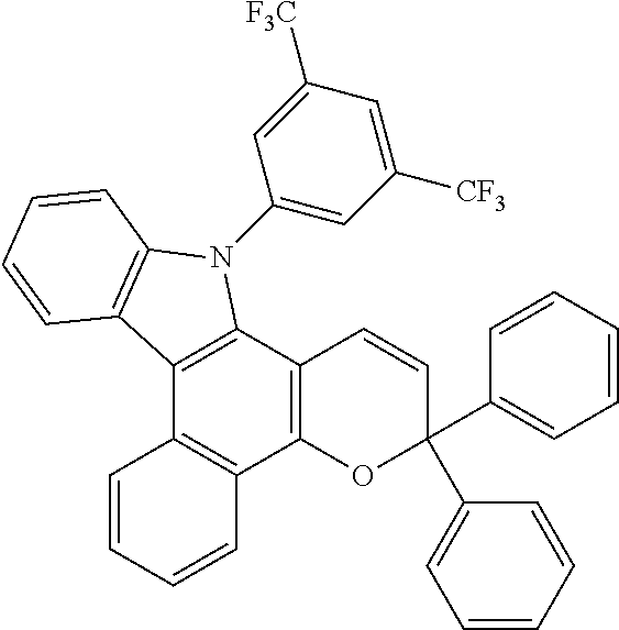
C12=C(C3=C(C4=C1C=CC=C4)OC(C1=CC=CC=C1)(C1=CC=CC=C1)C=C3)N(C1=CC([CF3])=CC([F3C])=C1)C1=C2C=CC=C1
